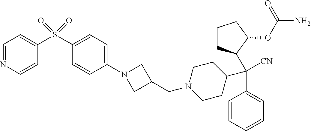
C1=CC=CC=C1C(C1CCCC1OC(N)=O)(C1CCN(CC2CN(C3=CC=C(S(C4=CC=NC=C4)(=O)=O)C=C3)C2)CC1)[CN]
